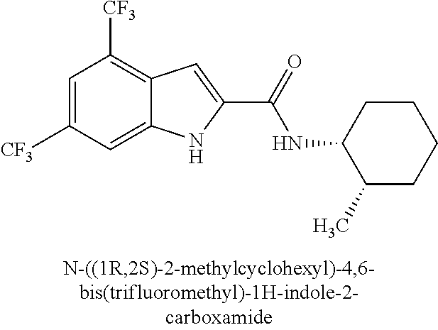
C12=CC([CF3])=CC([CF3])=C1C=C(C(=O)NC1C(C)CCCC1)N2
